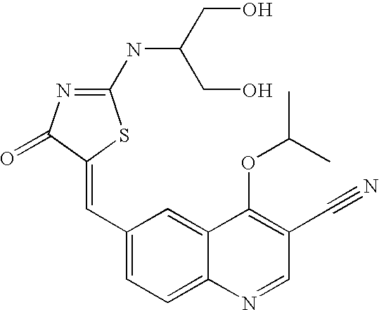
C1(C=C2C(=O)N=C(NC(CO)CO)S2)=CC=C2C(=C1)C(OC(C)C)=C(C#N)C=N2
